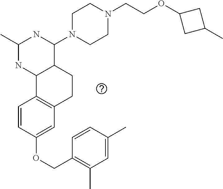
C1(OCC2=C(C)C=C(C)C=C2)=CC2=C(C=C1)C1C(CC2)C(N2CCN(CCOC3CC(C)C3)CC2)NC(C)N1
